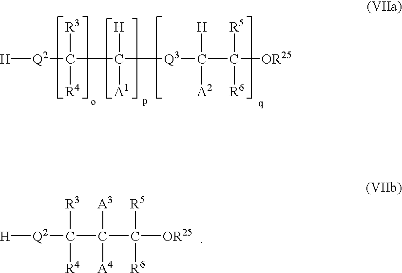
[H][Q2]C([R3])([R4])C([H])([A1])[Q3]C([H])([A2])C([R5])([R6])[OR25].[H][Q2]C([R3])([R4])C([A3])([A4])C([R5])([R6])[OR25]
